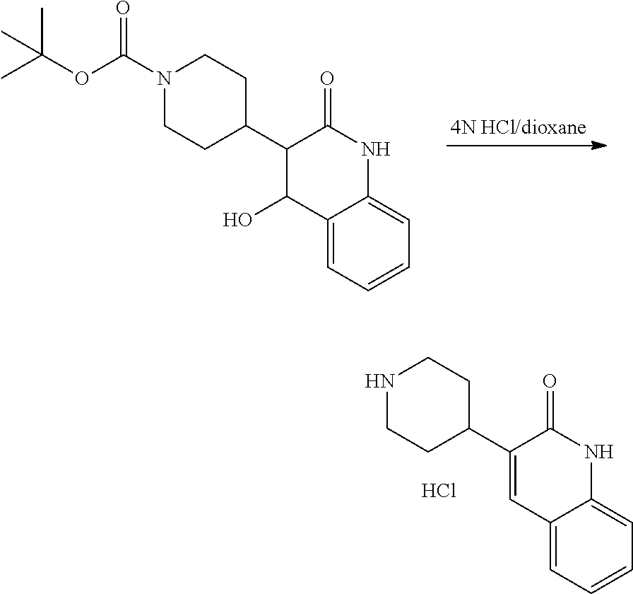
N1(C(=O)OC(C)(C)C)CCC(C2C(=O)NC3=CC=CC=C3C2O)CC1.N1CCC(C2=CC3=CC=CC=C3NC2=O)CC1.Cl
